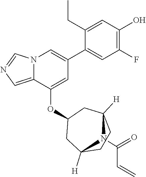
C1(CC)=CC(O)=C(F)C=C1C1=CN2C(=CN=C2)C(OC2CC3([H])CCC([H])(C2)N3C(=O)C=C)=C1
